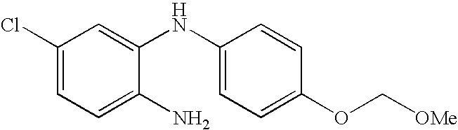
C1(Cl)=CC=C(N)C(NC2=CC=C(OC[OMe])C=C2)=C1
